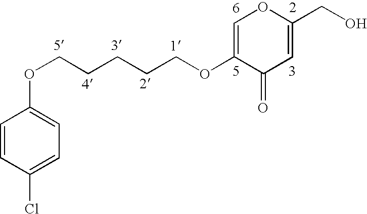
C1=CC(Cl)=CC=C1OCCCCCOC1=COC(CO)=CC1=O
